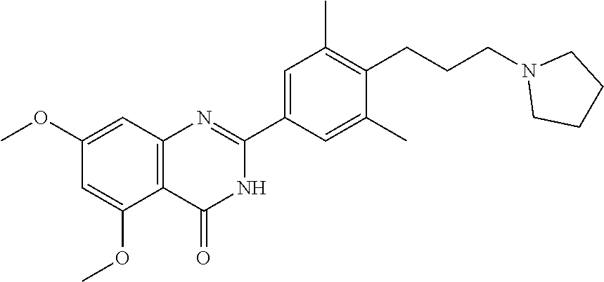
C(CCC1=C(C)C=C(C2=NC3=C(C(OC)=CC(OC)=C3)C(=O)N2)C=C1C)N1CCCC1
